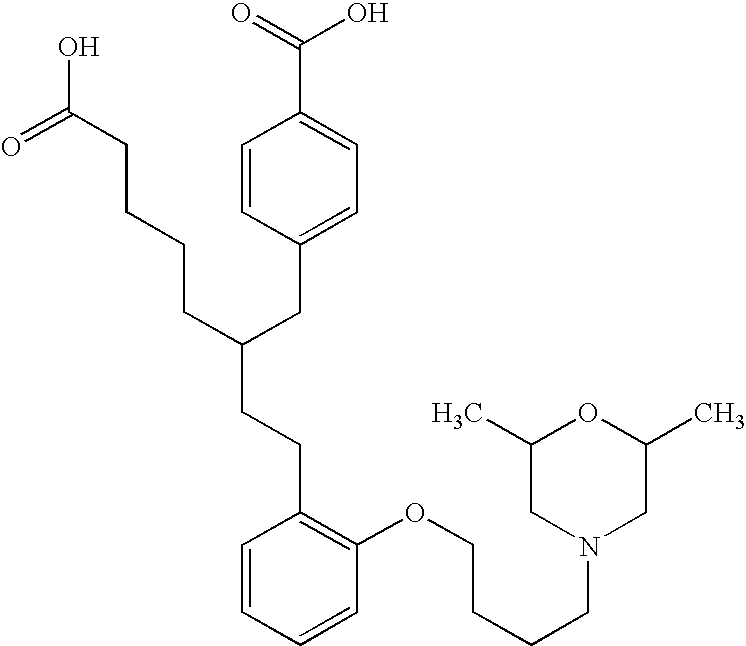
C(C(CC1=CC=C(C(=O)O)C=C1)CCCCC(O)=O)CC1=C(OCCCCN2CC(C)OC(C)C2)C=CC=C1
